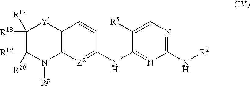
C1([R18])([R17])C([R19])([R20])N([Rp])C2=C([Y1]1)C=CC(NC1=NC(N[R2])=NC=C1[R5])=[Z2]2
